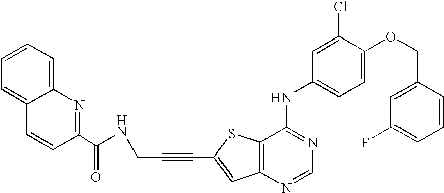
C12=C(SC(C#CCNC(=O)C3=NC4=CC=CC=C4C=C3)=C1)C(NC1=CC=C(OCC3=CC(F)=CC=C3)C(Cl)=C1)=NC=N2
